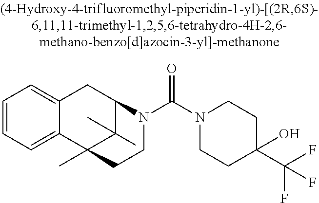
C1=CC=C2C(=C1)CC1C(C)(C)C2(C)CCN1C(N1CCC(C(F)(F)F)(O)CC1)=O
